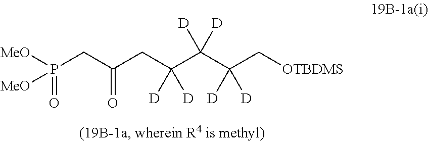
C(CC(C(C(C[OTBDMS])([D])[D])([D])[D])([D])[D])(CP([MeO])(=O)[MeO])=O
